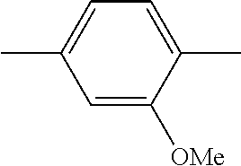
C1=C([OMe])C(C)=CC=C1C
